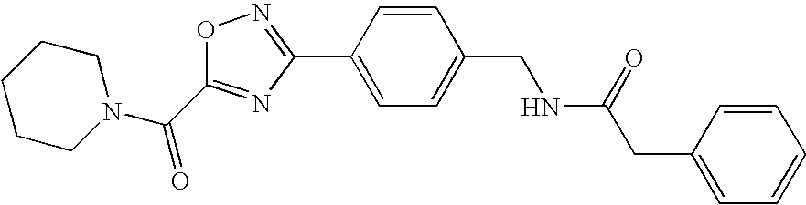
C1CCN(C(C2=NC(C3=CC=C(CNC(=O)CC4=CC=CC=C4)C=C3)=NO2)=O)CC1
